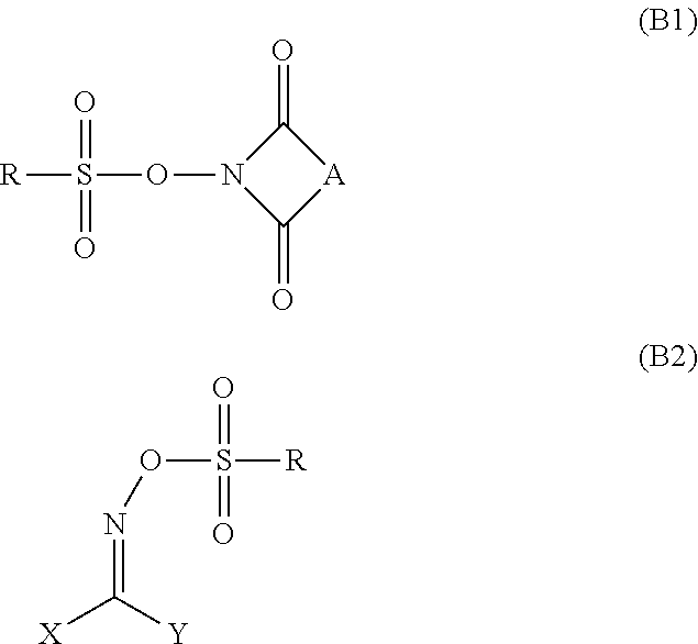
C1(=O)N(OS(=O)(=O)[R])C(=O)[A]1.N(=C([Y])[X])OS(=O)(=O)[R]
